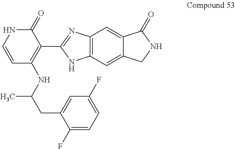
C1(C2=NC3=C(N2)C=C2C(=C3)C(=O)NC2)=C(NC(CC2=CC(F)=CC=C2F)C)C=CNC1=O
